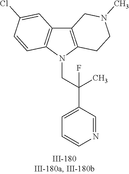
N1(CC(C2=CC=CN=C2)(C)F)C2=C(C3=C1C=CC(Cl)=C3)CN(C)CC2
